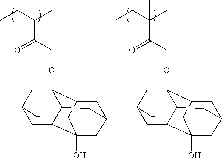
C12CC3CC4C1(O)CC1CC2C(OCC(C(CC)(C)C)=O)(C3)C4C1.C12CC3CC4C1(O)CC1CC2C(OCC(C(CC)C)=O)(C3)C4C1
